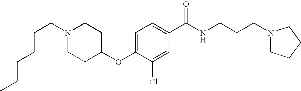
C(CCCN1CCC(OC2=CC=C(C(NCCCN3CCCC3)=O)C=C2Cl)CC1)CC
